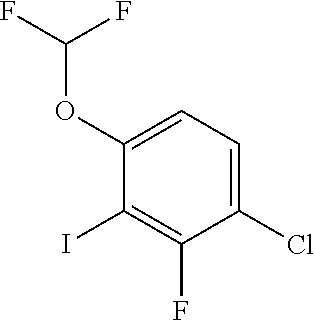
C1(OC(F)F)=CC=C(Cl)C(F)=C1I
